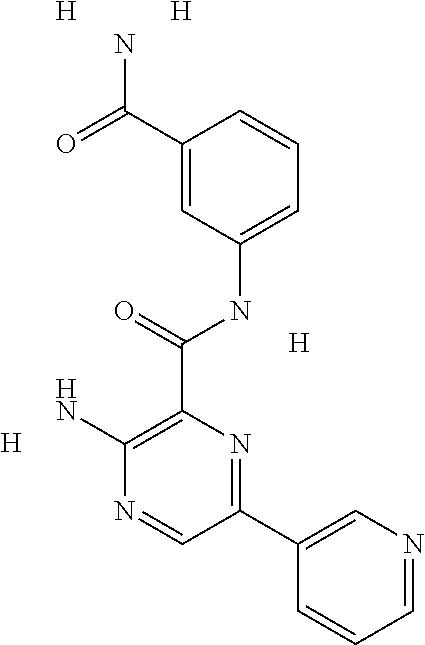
[H].[H].C1(C(NC2=CC=CC(C(=O)N)=C2)=O)=C(N)N=CC(C2=CN=CC=C2)=N1.[H].[H]
